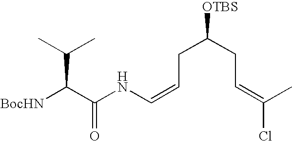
[BocHN]C(C(NC=CCC(CC=C(Cl)C)[OTBS])=O)C(C)C
